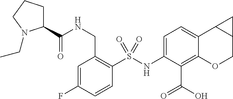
C1=C(NS(C2=C(CNC(C3CCCN3CC)=O)C=C(F)C=C2)(=O)=O)C(C(=O)O)=C2C(=C1)C1C(CO2)C1
